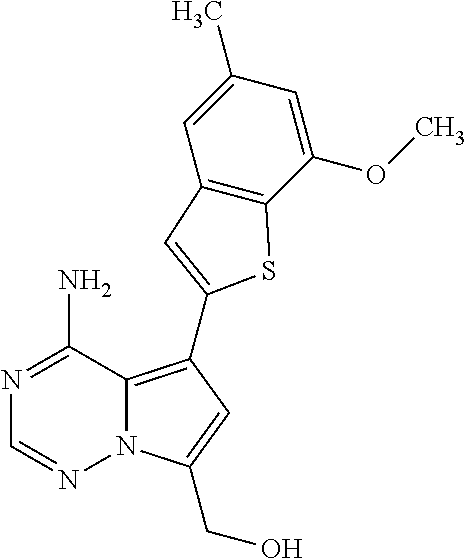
N1=C(N)C2=C(C3=CC4=C(S3)C(OC)=CC(C)=C4)C=C(CO)N2N=C1
